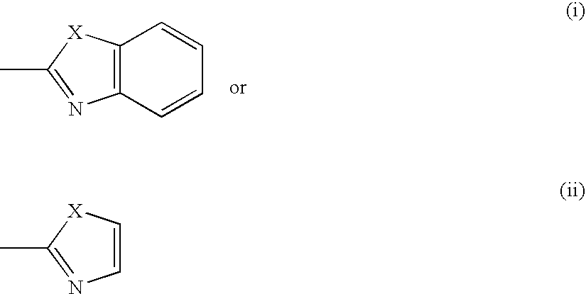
C1=C[X]C(C)=N1.C12=C(C=CC=C1)N=C(C)[X]2
